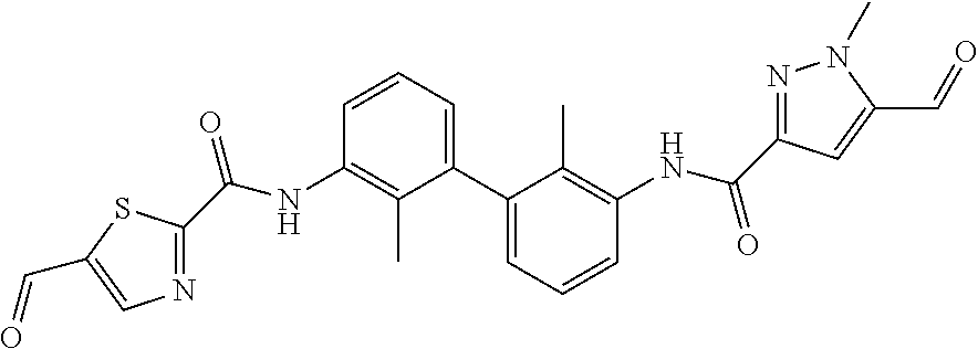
C1(C2=CC=CC(NC(=O)C3=NC=C(C=O)S3)=C2C)=CC=CC(NC(=O)C2=NN(C)C(C=O)=C2)=C1C
